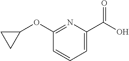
C1=C(C(O)=O)N=C(OC2CC2)C=C1
